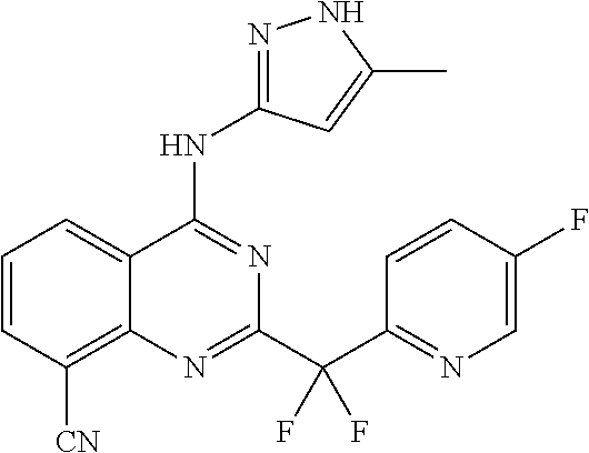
C1=CC([CN])=C2C(=C1)C(NC1=NNC(C)=C1)=NC(C(C1=NC=C(F)C=C1)(F)F)=N2
